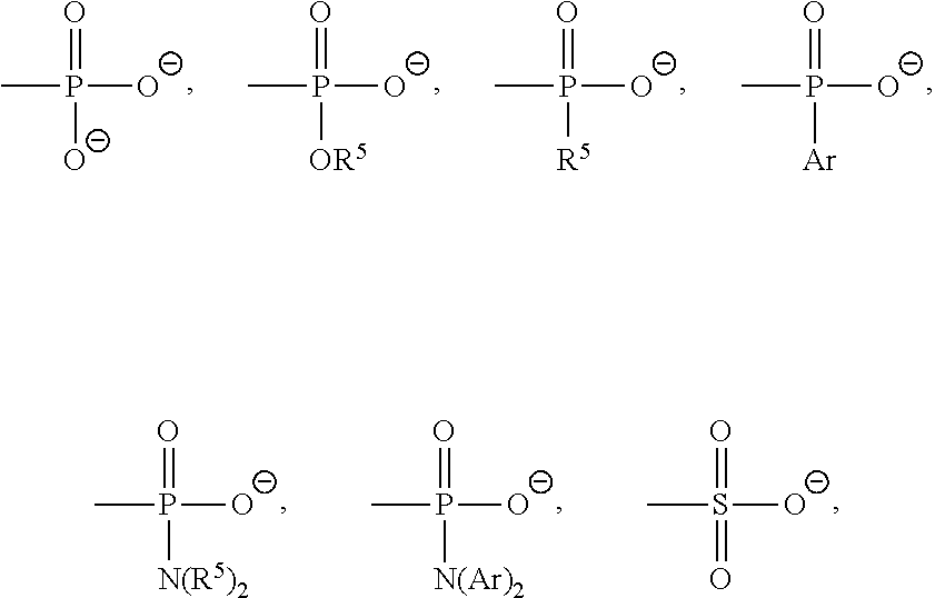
CP([O-])(=O)[O-].CP([O-])(=O)[OR5].CP([O-])(=O)[R5].CP([O-])(=O)[Ar].CP([O-])(=O)[N(R5)2].CP([O-])(=O)[N(Ar)2].CS([O-])(=O)=O
